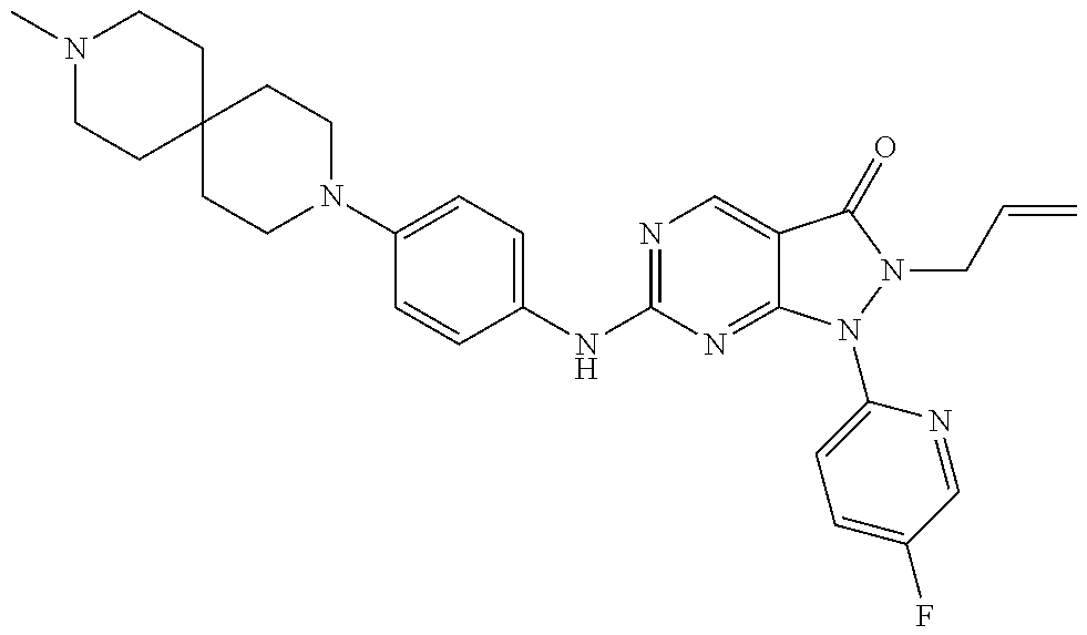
N1(C)CCC2(CC1)CCN(C1=CC=C(NC3=NC=C4C(=N3)N(C3=CC=C(F)C=N3)N(CC=C)C4=O)C=C1)CC2
